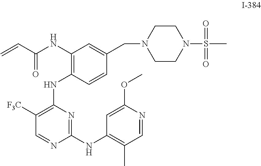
C=CC(NC1=C(NC2=C([F3C])C=NC(NC3=C(C)C=NC(OC)=C3)=N2)C=CC(CN2CCN(S(=O)(=O)C)CC2)=C1)=O
